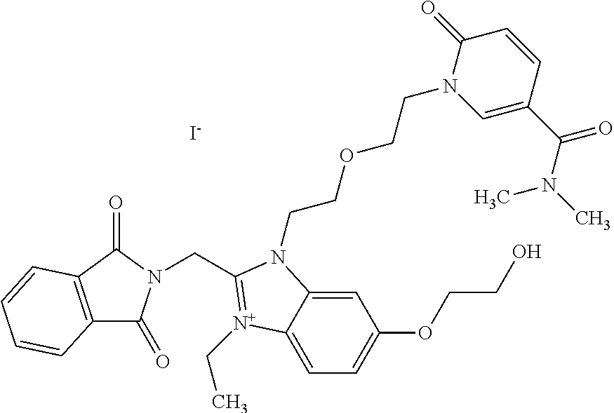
C12=C(C(=O)N(CC3=[N+](CC)C4=CC=C(OCCO)C=C4N3CCOCCN3C=C(C(N(C)C)=O)C=CC3=O)C1=O)C=CC=C2.[I-]
